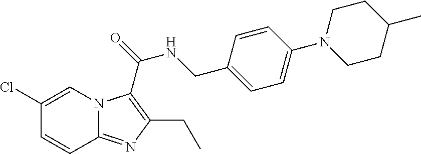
C1=C(Cl)C=CC2=NC(CC)=C(C(NCC3=CC=C(N4CCC(C)CC4)C=C3)=O)N12
